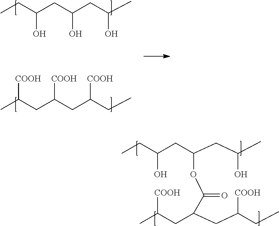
CCC(CC(CC(C)O)OC(C(CC(C)[COOH])CC(CC)[COOH])=O)O.CCC(CC(CC(C)O)O)O.CC(CC(CC(CC)[COOH])[COOH])[COOH]
